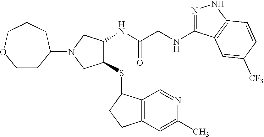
N(CC(NC1C(SC2C3=C(C=C(C)N=C3)CC2)CN(C2CCOCCC2)C1)=O)C1=NNC2=C1C=C([CF3])C=C2
